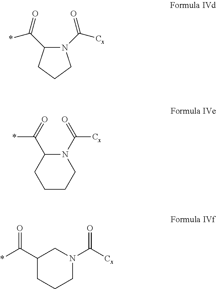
N1(C([Cx])=O)C(C(=O)*)CCC1.C1(C(=O)*)CCCCN1C(=O)[Cx].C(=O)(*)C1CCCN(C([Cx])=O)C1
